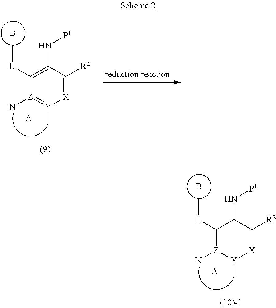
[X]1C([R2])C(N[P1])C([L]C)[Z](N)[Y]1C.B.[A].[X]1=C([R2])C(N[P1])=C([L]C)[Z](N)=[Y]1C.B.[A]
